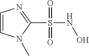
C1(S(NO)(=O)=O)=NC=CN1C
